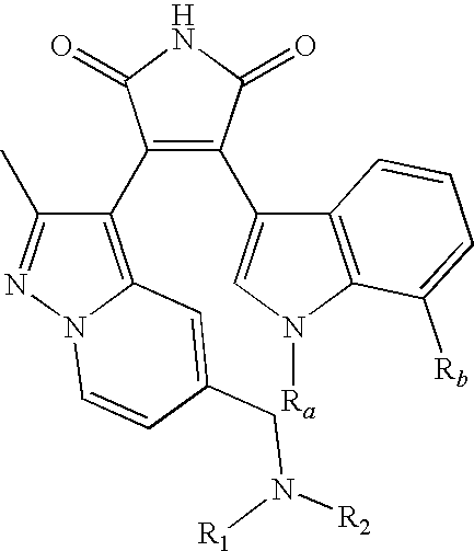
C1(C2=C(C3=CN([Ra])C4=C3C=CC=C4[Rb])C(=O)NC2=O)=C2N(N=C1C)C=CC(CN([R2])[R1])=C2
